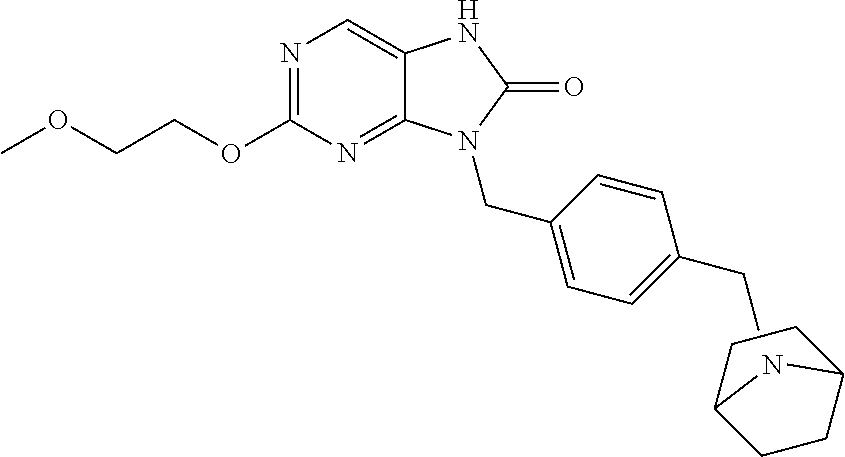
N1=C(OCCOC)N=C2C(=C1)NC(=O)N2CC1=CC=C(CC)C=C1.C1CC2CCC1N2
